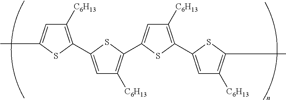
C1([C6H13])=C(C2=CC([C6H13])=C(C3=CC([C6H13])=C(C4=CC([C6H13])=C(C)S4)S3)S2)SC(C)=C1
